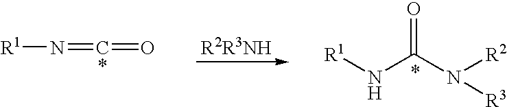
[R1]N=C=O.[R1]NC(N([R2])[R3])=O
